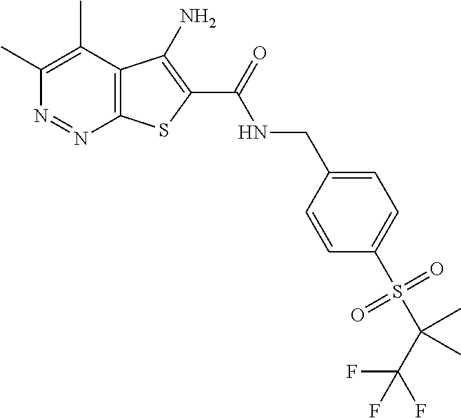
C1(C)=C(C)C2=C(N=N1)SC(C(=O)NCC1=CC=C(S(C(C(F)(F)F)(C)C)(=O)=O)C=C1)=C2N
